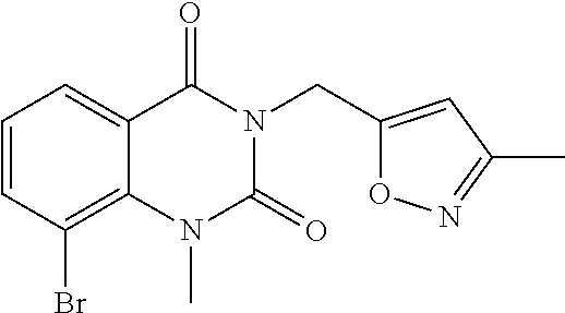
C1=CC(Br)=C2C(=C1)C(=O)N(CC1=CC(C)=NO1)C(=O)N2C
